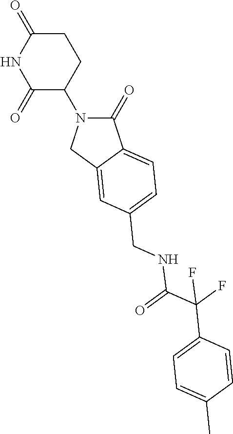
C1(=O)N(C2C(=O)NC(=O)CC2)CC2=CC(CNC(C(C3=CC=C(C)C=C3)(F)F)=O)=CC=C12
